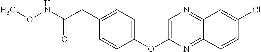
C1(OC2=CN=C3C(=N2)C=CC(Cl)=C3)=CC=C(CC(NOC)=O)C=C1
